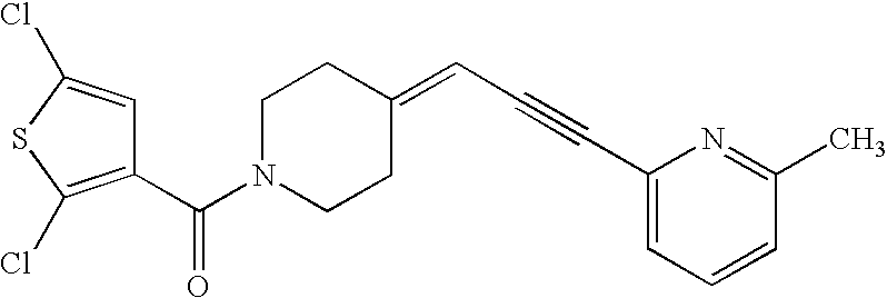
C1(C(N2CCC(=CC#CC3=CC=CC(C)=N3)CC2)=O)=C(Cl)SC(Cl)=C1
